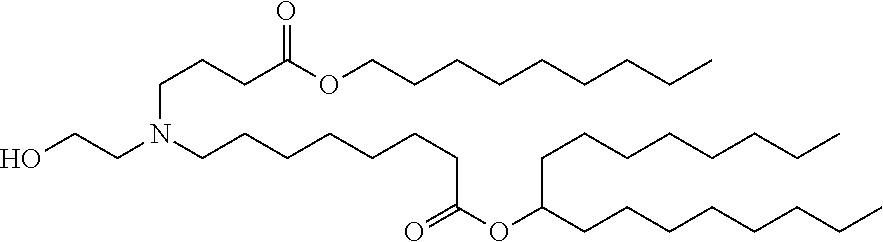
OCCN(CCCCCCCC(OC(CCCCCCCC)CCCCCCCC)=O)CCCC(OCCCCCCCCC)=O
